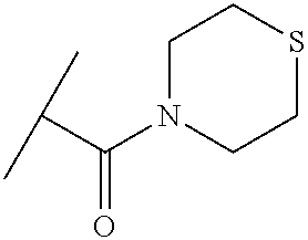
C(N1CCSCC1)(C(C)C)=O
